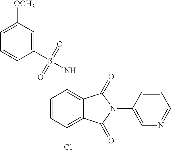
C1(N2C(=O)C3=C(NS(=O)(=O)C4=CC([OCH3])=CC=C4)C=CC(Cl)=C3C2=O)=CN=CC=C1
